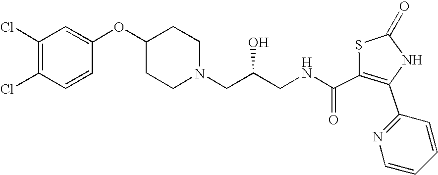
C1(Cl)=C(Cl)C=CC(OC2CCN(CC(CNC(C3=C(C4=NC=CC=C4)NC(=O)S3)=O)O)CC2)=C1
